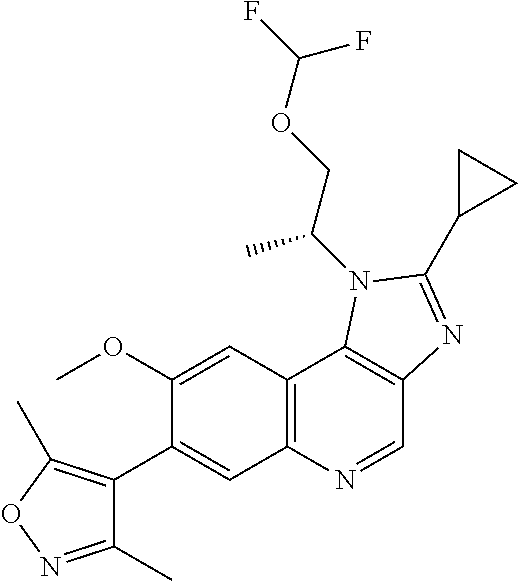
C1(OC)=CC2=C(C=C1C1=C(C)ON=C1C)N=CC1=C2N(C(C)COC(F)F)C(C2CC2)=N1
